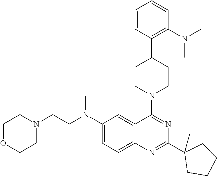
C1=CC(C2CCN(C3=NC(C4(C)CCCC4)=NC4=CC=C(N(CCN5CCOCC5)C)C=C34)CC2)=C(N(C)C)C=C1
